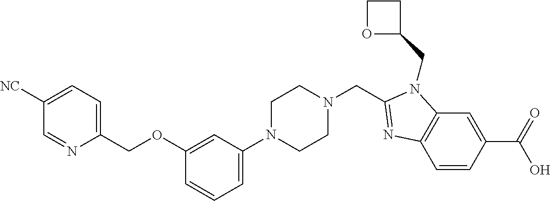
C12=C(C=C(C(=O)O)C=C1)N(CC1CCO1)C(CN1CCN(C3=CC=CC(OCC4=CC=C([NC])C=N4)=C3)CC1)=N2
